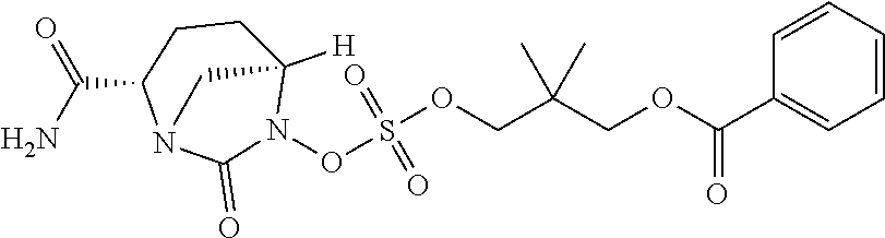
O(N1C2([H])CCC(C(N)=O)N(C1=O)C2)S(OCC(COC(C1=CC=CC=C1)=O)(C)C)(=O)=O
